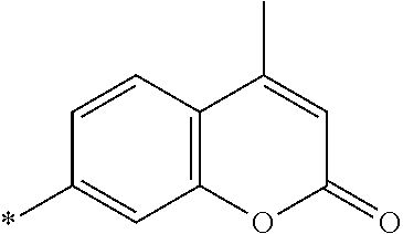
C1=CC(*)=CC2=C1C(C)=CC(=O)O2
